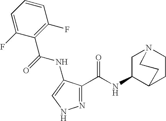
C1=C(F)C(C(NC2=CNN=C2C(=O)NC2C3CCN(C2)CC3)=O)=C(F)C=C1
